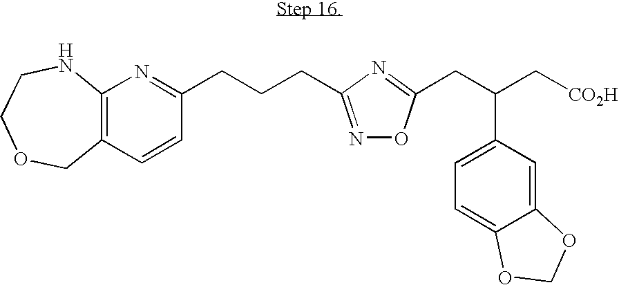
C12=C(C=CC(CCCC3=NOC(CC(C[CO2H])C4=CC=C5C(=C4)OCO5)=N3)=N1)COCCN2
